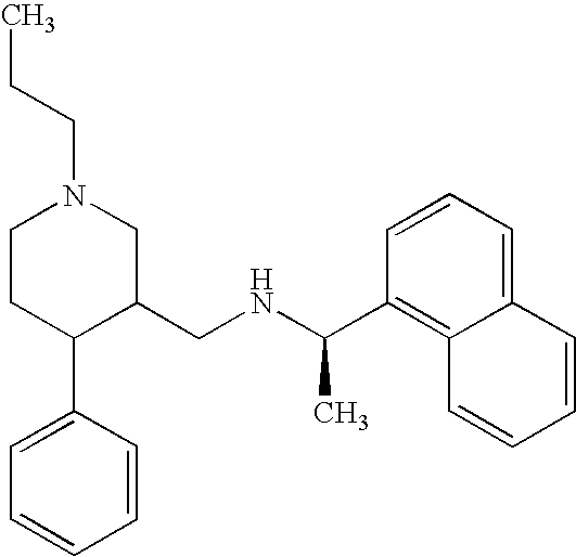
C1CC(C2=CC=CC=C2)C(CNC(C2=C3C(=CC=C2)C=CC=C3)C)CN1CCC
